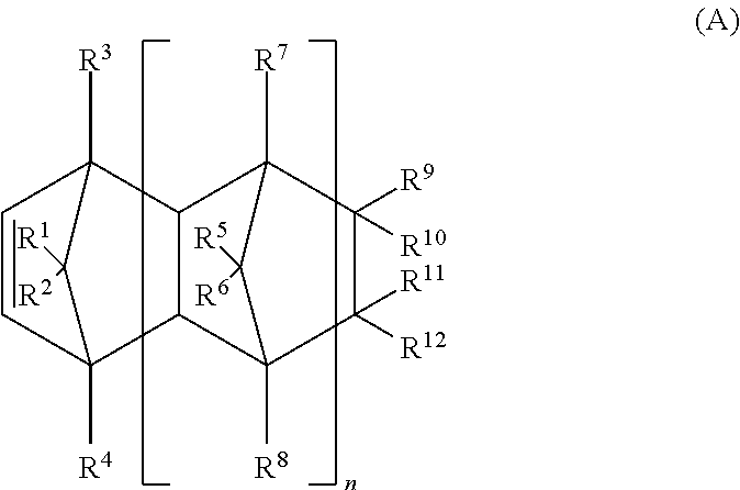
C1=CC2([R4])C3C(C1([R3])C2([R1])[R2])C1([R7])C([R5])([R6])C3([R8])C([R12])([R11])C1([R10])[R9]
